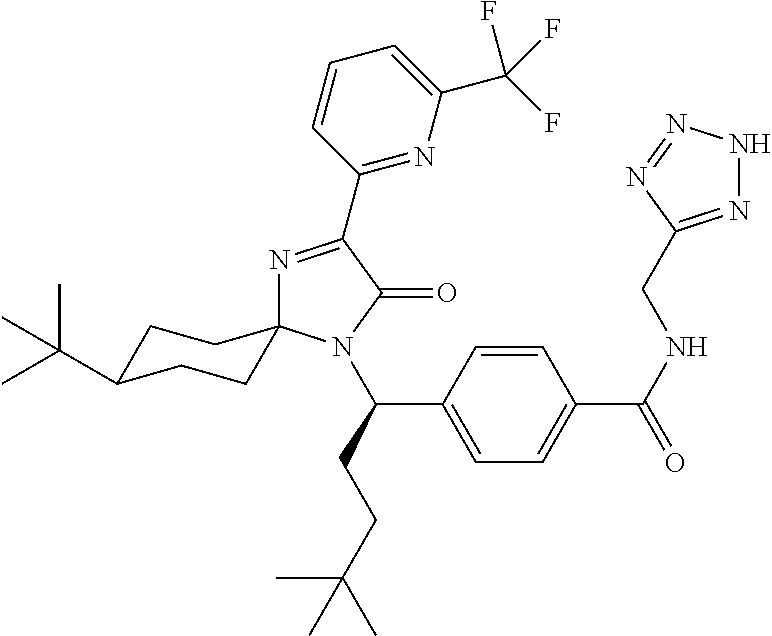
N1=C(C2=NC(C(F)(F)F)=CC=C2)C(=O)N(C(C2=CC=C(C(=O)NCC3=NNN=N3)C=C2)CCC(C)(C)C)C12CCC(C(C)(C)C)CC2
